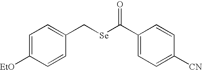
C1=C([EtO])C=CC(C[Se]C(C2=CC=C([CN])C=C2)=O)=C1
